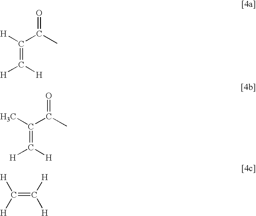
C(=C([H])[H])([H])C(C)=O.C(=C([H])[H])(C)C(C)=O.C(=C([H])[H])([H])[H]
